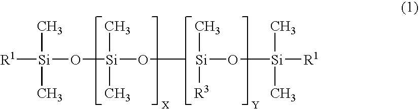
[R1][Si](C)(C)O[Si](C)(C)OC.[Si](C)([R3])O[Si](C)(C)[R1]
